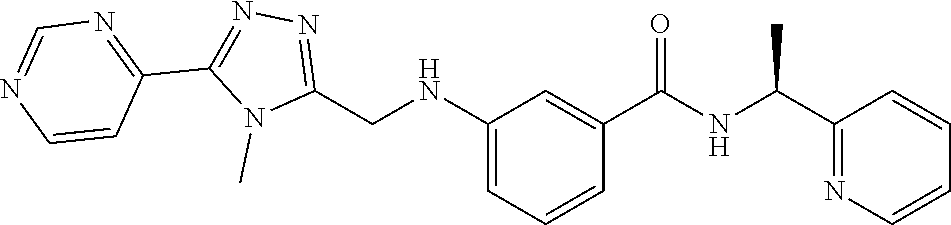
N1=C(CNC2=CC=CC(C(=O)NC(C3=NC=CC=C3)C)=C2)N(C)C(C2=NC=NC=C2)=N1
